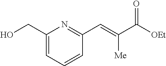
C1(CO)=CC=CC(C=C(C([OEt])=O)[Me])=N1
